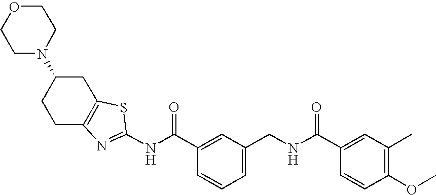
N(C(C1=CC(CNC(C2=CC(C)=C(OC)C=C2)=O)=CC=C1)=O)C1=NC2=C(CC(N3CCOCC3)CC2)S1
